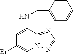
C1=C(NCC2=CC=CC=C2)C2=NC=NN2C=C1Br
